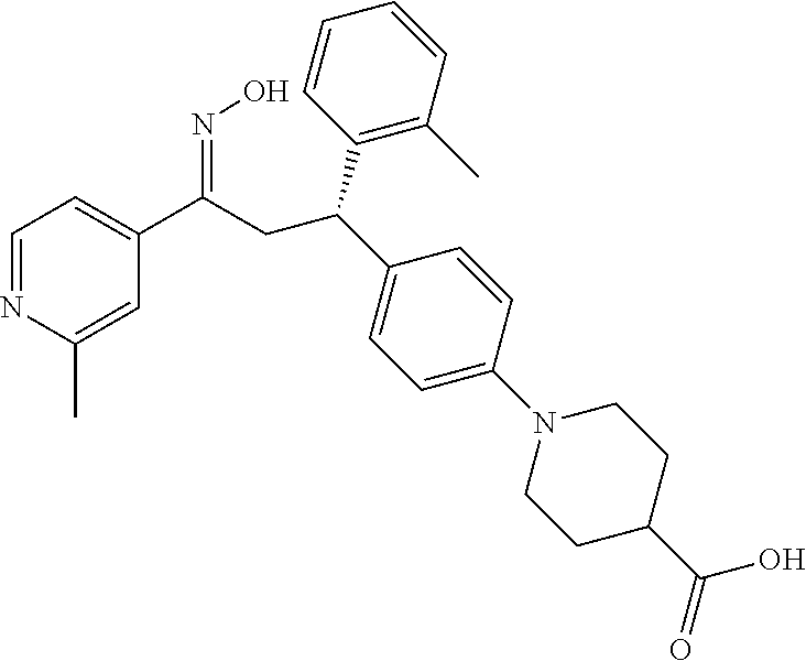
C1=NC(C)=CC(C(=NO)CC(C2=CC=C(N3CCC(C(=O)O)CC3)C=C2)C2=C(C)C=CC=C2)=C1
